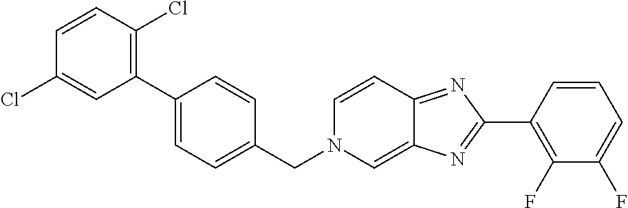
C1=CC(Cl)=C(C2=CC=C(CN3C=C4C(=NC(C5=C(F)C(F)=CC=C5)=N4)C=C3)C=C2)C=C1Cl
